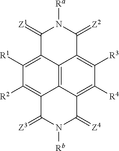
C1([R1])=C2C3=C4C(=C1[R2])C(=[Z3])N([Rb])C(=[Z4])C4=C([R4])C([R3])=C3C(=[Z2])N([Ra])C2=[Z1]
